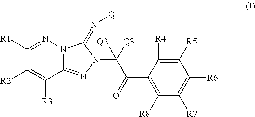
C1([R1])=NN2C(=NN(C(C(C3=C([R8])C([R7])=C([R6])C([R5])=C3[R4])=O)([Q3])[Q2])C2=N[Q1])C([R3])=C1[R2]
